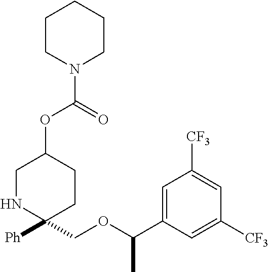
C1NC([Ph])(COC(C2=CC([CF3])=CC([CF3])=C2)C)CCC1OC(N1CCCCC1)=O
